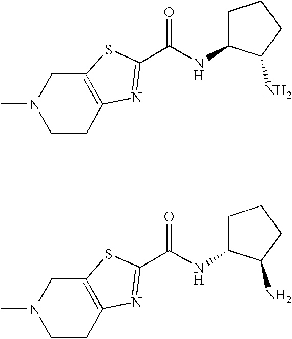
N(C1CCCC1N)C(=O)C1=NC2=C(CN(C)CC2)S1.N(C1CCCC1N)C(=O)C1=NC2=C(CN(C)CC2)S1
